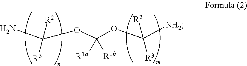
NC([R2])([R3])OC(OC([NH2])([R2])[R3])([R1a])[R1b]
